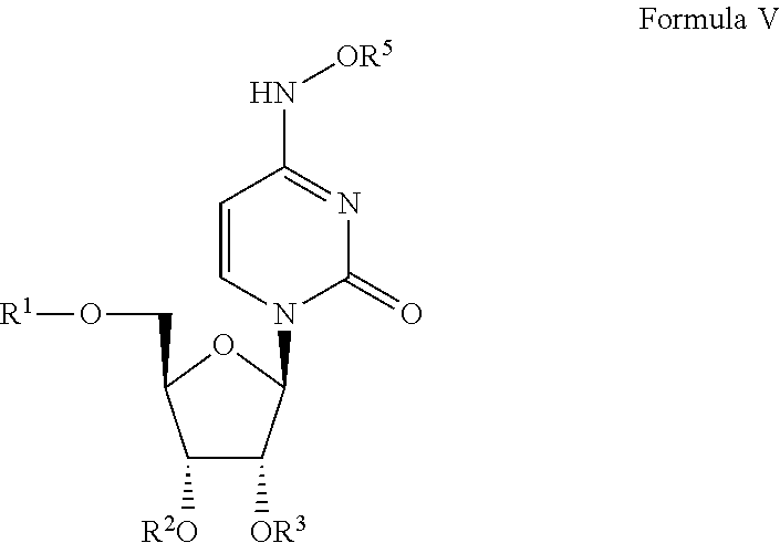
C1([R2O])C([OR3])C(N2C(=O)N=C(N[OR5])C=C2)OC1CO[R1]
